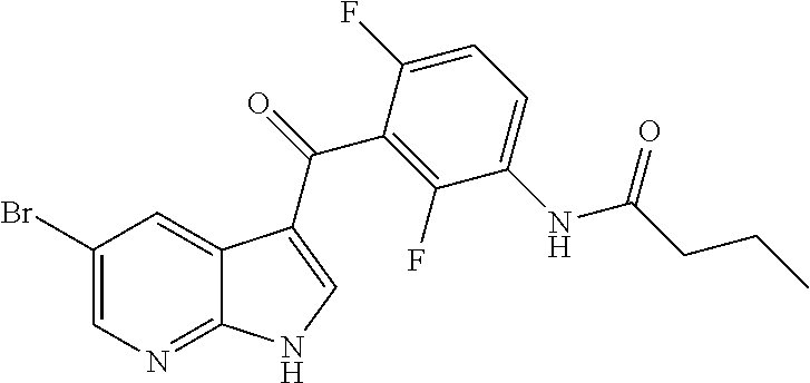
C12=NC=C(Br)C=C1C(C(=O)C1=C(F)C(NC(CCC)=O)=CC=C1F)=CN2
